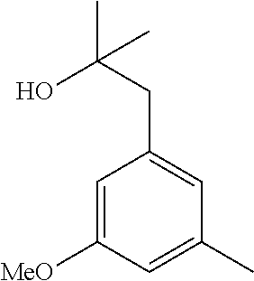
C1=C([MeO])C=C(C)C=C1CC(C)(O)C
